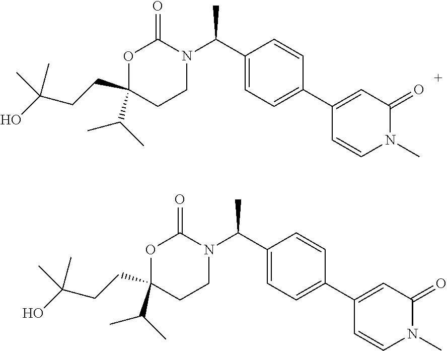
C(C1(CCC(O)(C)C)CCN(C(C2=CC=C(C3=CC(=O)N(C)C=C3)C=C2)C)C(=O)O1)(C)C.C(C1(CCC(O)(C)C)CCN(C(C2=CC=C(C3=CC(=O)N(C)C=C3)C=C2)C)C(=O)O1)(C)C
